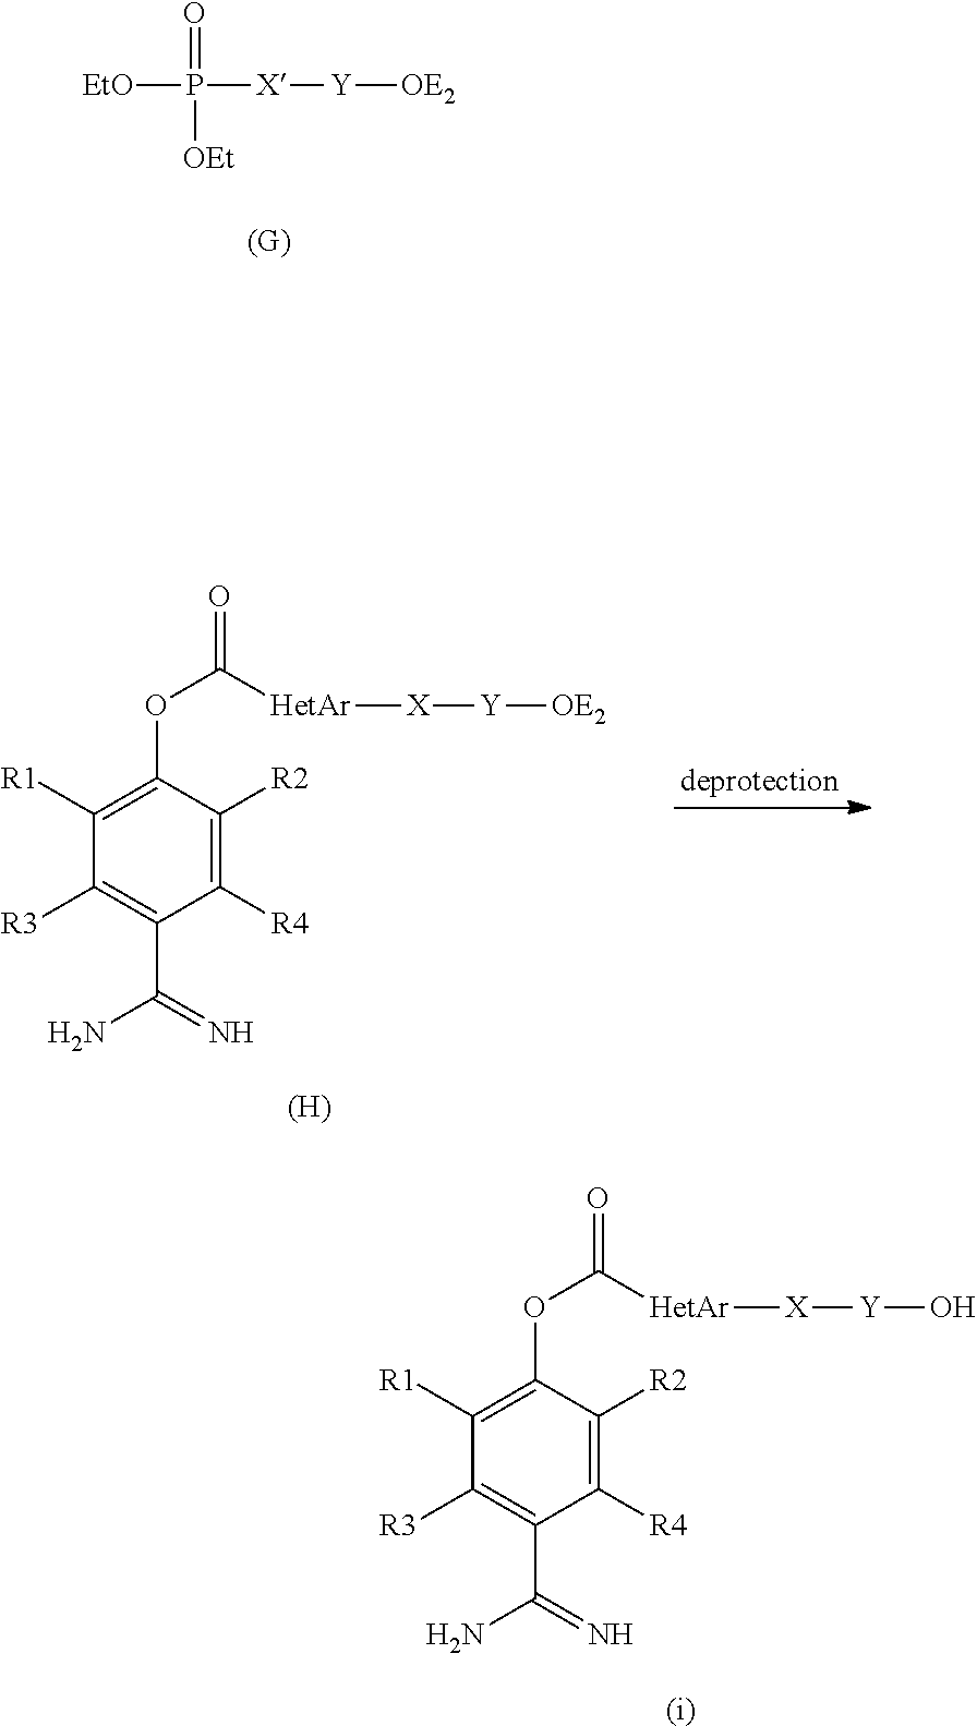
[EtO]P([X][Y][OE2])(=O)[OEt].C1([R4])=C([R2])C(OC(=O)[HetAr][X][Y]O)=C([R1])C([R3])=C1C(=N)N.[(i)].C1([R4])=C([R2])C(OC(=O)[HetAr][X][Y][OE2])=C([R1])C([R3])=C1C(=N)N.[(H)]
